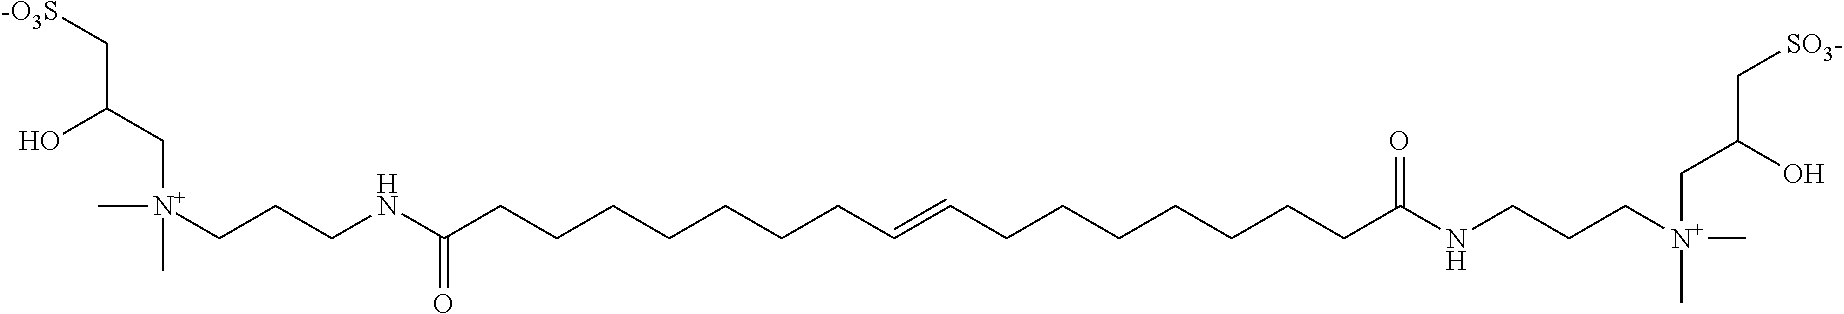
[N+](CCCNC(CCCCCCCC=CCCCCCCCC(NCCC[N+](C)(C)CC(C[SO3-])O)=O)=O)(C)(CC(C[-O3S])O)C
